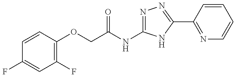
O(CC(NC1=NN=C(C2=NC=CC=C2)N1)=O)C1=C(F)C=C(F)C=C1
